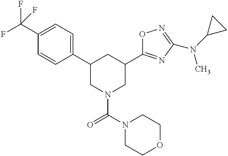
C1(C(F)(F)F)=CC=C(C2CN(C(N3CCOCC3)=O)CC(C3=NC(N(C4CC4)C)=NO3)C2)C=C1
